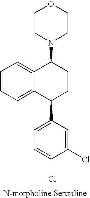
C1=CC=C2C(=C1)C(N1CCOCC1)CCC2C1=CC=C(Cl)C(Cl)=C1
